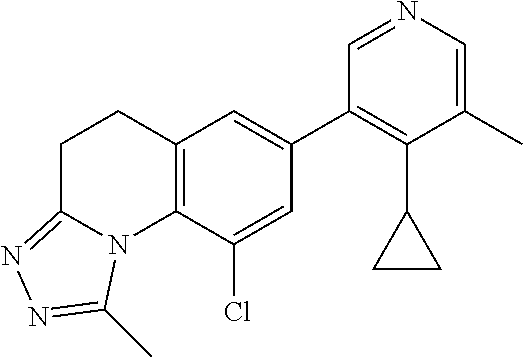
N1=CC(C2=CC3=C(C(Cl)=C2)N2C(=NN=C2C)CC3)=C(C2CC2)C(C)=C1
